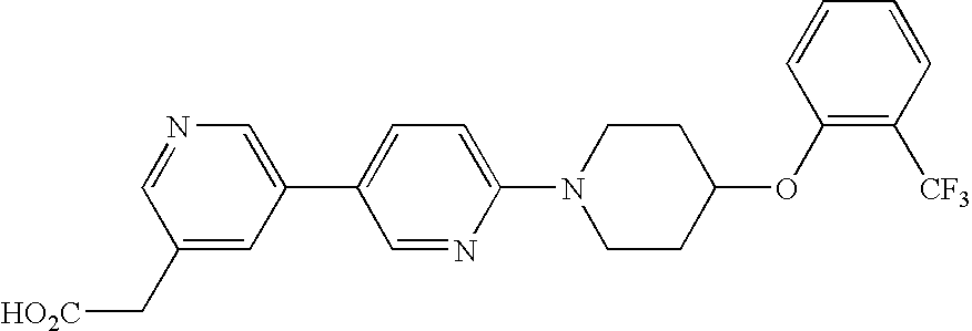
C1(C[HO2C])=CC(C2=CC=C(N3CCC(OC4=C([CF3])C=CC=C4)CC3)N=C2)=CN=C1
